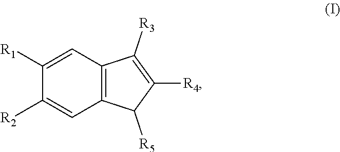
C1([R1])=CC2=C(C=C1[R2])C([R5])C([R4])=C2[R3]
